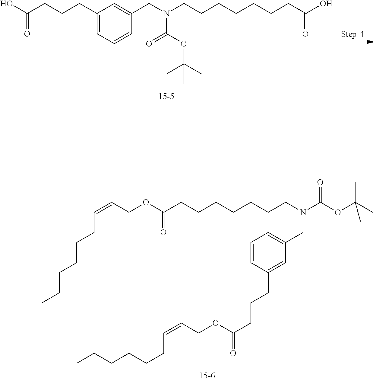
C1(CCCC(O)=O)=CC=CC(CN(CCCCCCCC(O)=O)C(OC(C)(C)C)=O)=C1.C1=CC(CCCC(=O)OCC=CCCCCCC)=CC(CN(CCCCCCCC(OCC=CCCCCCC)=O)C(OC(C)(C)C)=O)=C1
